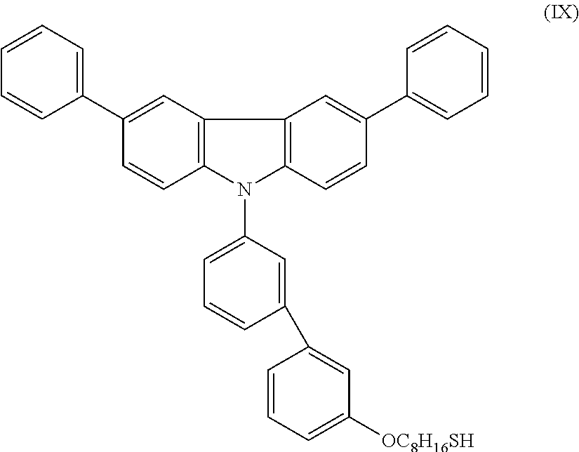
C12=C(C=C(C3=CC=CC=C3)C=C1)C1=C(N2C2=CC=CC(C3=CC([OC8H16SH])=CC=C3)=C2)C=CC(C2=CC=CC=C2)=C1
